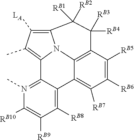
N12C3=C([LA])C(C)=C1C1=N(C)C([RB10])=C([RB9])C([RB8])=C1C1=C([RB7])C([RB6])=C([RB5])C(=C21)C([RB4])([RB3])C3([RB2])[RB1]
